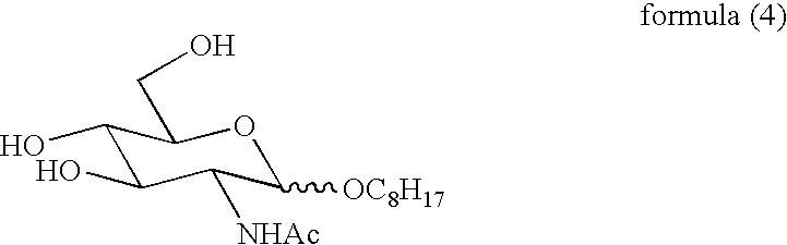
C1(O)C(O)C([NHAc])C([OC8H17])OC1CO
